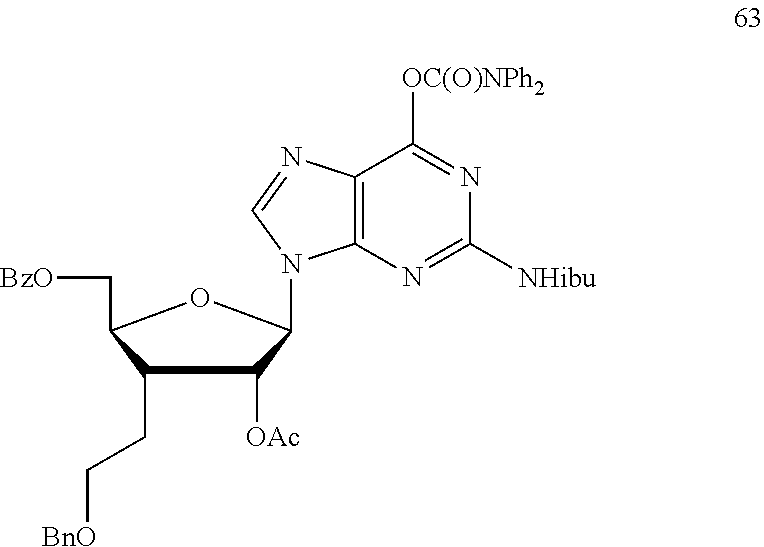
C1(CC[BnO])C([OAc])C(N2C3=C(C([OC(O)NPh2])=NC([NHibu])=N3)N=C2)OC1C[BzO]
